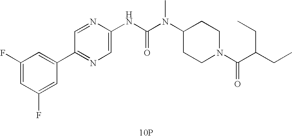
[10P].C1(C2=CC(F)=CC(F)=C2)=NC=C(NC(N(C2CCN(C(=O)C(CC)CC)CC2)C)=O)N=C1
